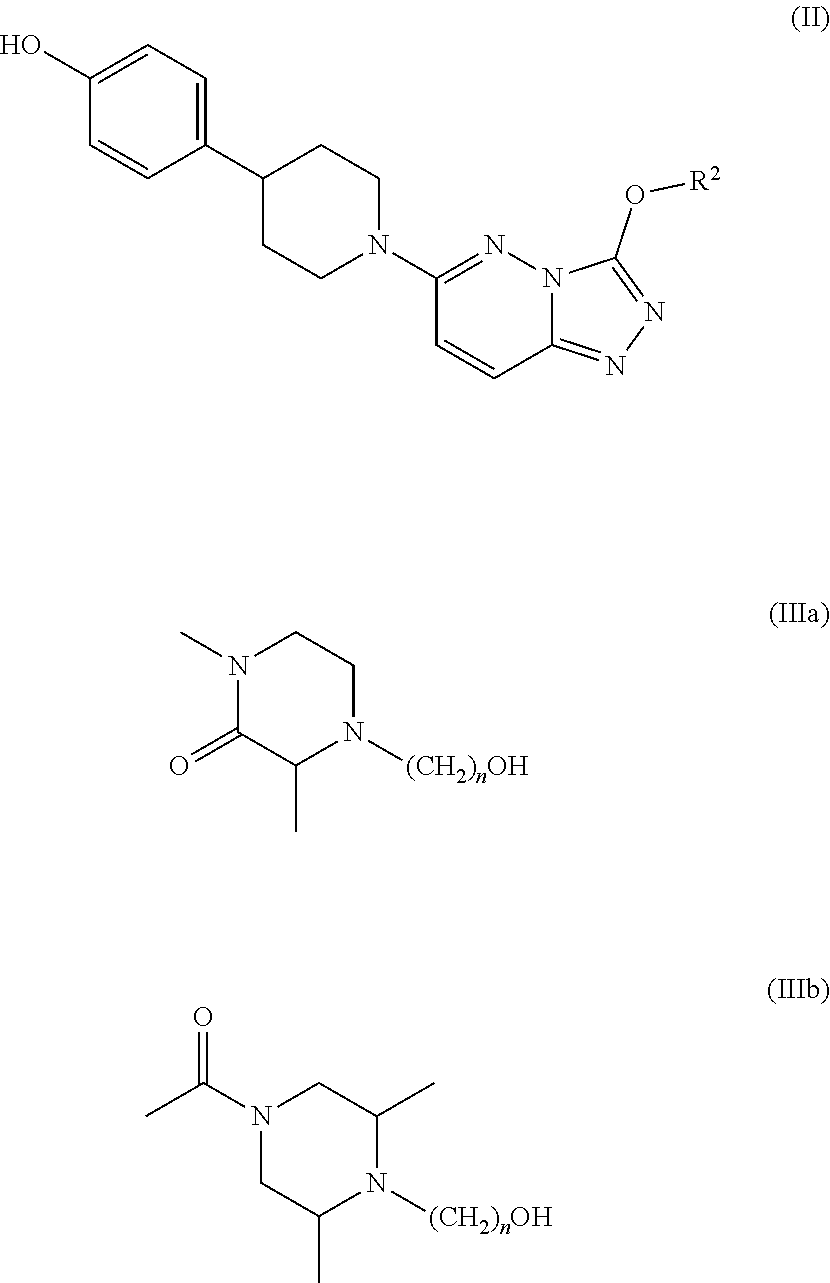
C1(N2CCC(C3=CC=C(O)C=C3)CC2)=NN2C(=NN=C2O[R2])C=C1.N1(C)C(=O)C(C)N([(CH2)nOH])CC1.N1(C(C)=O)CC(C)N([(CH2)nOH])C(C)C1
